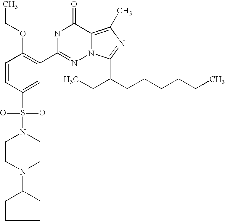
C1=CC(S(N2CCN(C3CCCC3)CC2)(=O)=O)=CC(C2=NN3C(=C(C)N=C3C(CCCCCC)CC)C(=O)N2)=C1OCC
